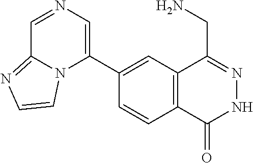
C1(C2=CN=CC3=NC=CN23)=CC2=C(C=C1)C(=O)NN=C2CN
